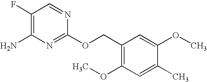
C1(F)=C(N)N=C(OCC2=C(OC)C=C(C)C(OC)=C2)N=C1
